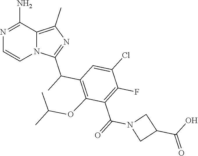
C12=C(C)N=C(C(C)C3=C(OC(C)C)C(C(=O)N4CC(C(O)=O)C4)=C(F)C(Cl)=C3)N1C=CN=C2N
